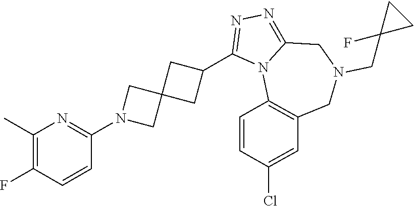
C1(F)=C(C)N=C(N2CC3(C2)CC(C2=NN=C4N2C2=C(CN(CC5(F)CC5)C4)C=C(Cl)C=C2)C3)C=C1
